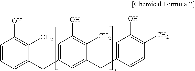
C1=CC=C(CC2=CC(O)=C(C)C(CC3=CC(O)=C(C)C=C3)=C2)C(C)=C1O
